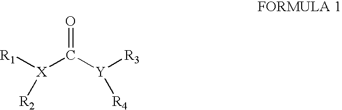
[R1][X](C([Y]([R3])[R4])=O)[R2]
